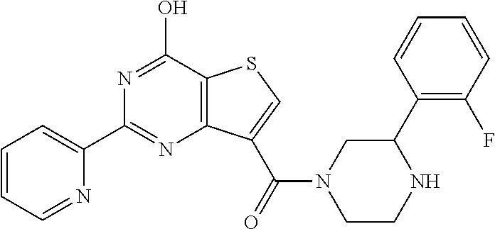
C1=CC=NC(C2=NC3=C(C(O)=N2)SC=C3C(=O)N2CC(C3=C(F)C=CC=C3)NCC2)=C1
